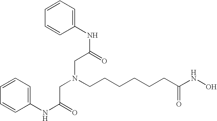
C1=CC=C(NC(=O)CN(CC(NC2=CC=CC=C2)=O)CCCCCCC(NO)=O)C=C1
